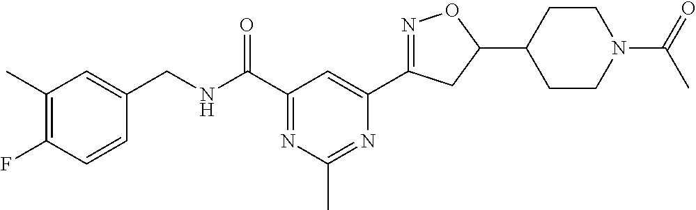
C1(C)=C(F)C=CC(CNC(C2=NC(C)=NC(C3=NOC(C4CCN(C(=O)C)CC4)C3)=C2)=O)=C1
